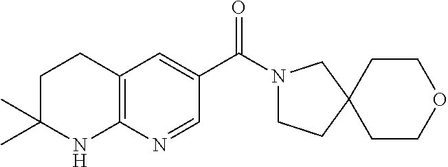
C12=C(C=C(C(=O)N3CCC4(C3)CCOCC4)C=N1)CCC(C)(C)N2
